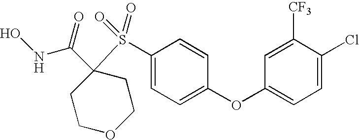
C1COCCC1(C(=O)NO)S(C1=CC=C(OC2=CC=C(Cl)C([CF3])=C2)C=C1)(=O)=O
